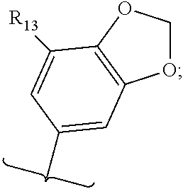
O1COC2=C1C=C(C)C=C2[R13]
